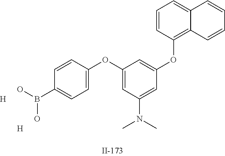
[H].OB(C1=CC=C(OC2=CC(N(C)C)=CC(OC3=C4C(=CC=C3)C=CC=C4)=C2)C=C1)O.[H]
